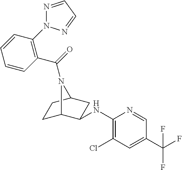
C1C2C(NC3=C(Cl)C=C(C(F)(F)F)C=N3)CC(C1)N2C(=O)C1=C(N2N=CC=N2)C=CC=C1
